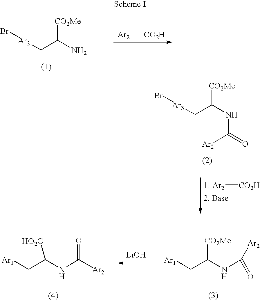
C(C(N)[CO2Me])[Ar3]Br.[Ar2][CO2H].C(C(NC(=O)[Ar2])[CO2Me])[Ar3]Br.[1. Ar2][CO2H].[Ar1]CC(NC([Ar2])=O)[HO2C].[LiOH].[Ar1]CC(NC([Ar2])=O)[CO2Me]
